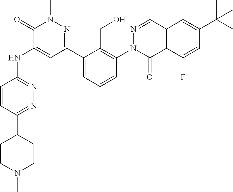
N1=C(C2CCN(C)CC2)C=CC(NC2=CC(C3=CC=CC(N4C(=O)C5=C(C=N4)C=C(C(C)(C)C)C=C5F)=C3CO)=NN(C)C2=O)=N1
